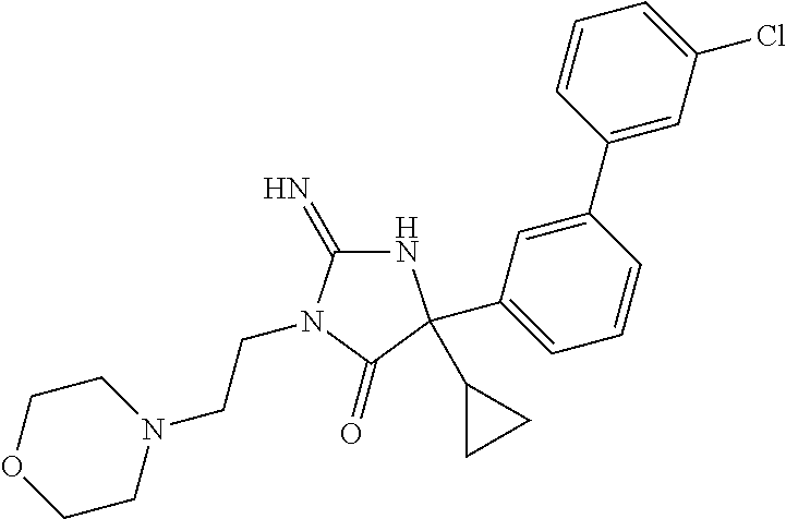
N1C(=N)N(CCN2CCOCC2)C(=O)C1(C1CC1)C1=CC=CC(C2=CC(Cl)=CC=C2)=C1
